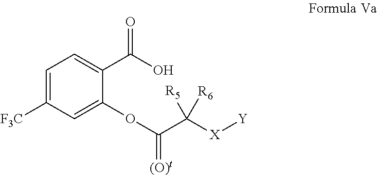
C1=C([F3C])C=C(OC(C([X][Y])([R5])[R6])=[(O)t])C(C(O)=O)=C1
